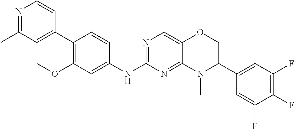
C1(C2=CC(C)=NC=C2)=C(OC)C=C(NC2=NC=C3C(=N2)N(C)C(C2=CC(F)=C(F)C(F)=C2)CO3)C=C1
